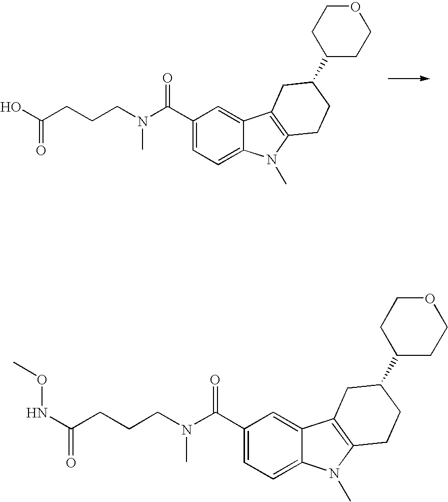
C1(C(N(CCCC(NOC)=O)C)=O)=CC=C2C(=C1)C1=C(N2C)CCC(C2CCOCC2)C1.C1(C(N(CCCC(O)=O)C)=O)=CC=C2C(=C1)C1=C(N2C)CCC(C2CCOCC2)C1
